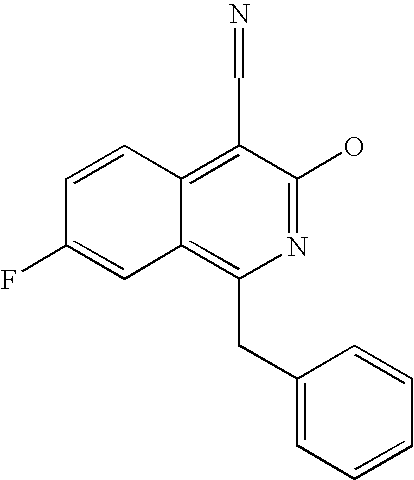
C1=CC2=C(C=N)C(O)=NC(CC3=CC=CC=C3)=C2C=C1F
